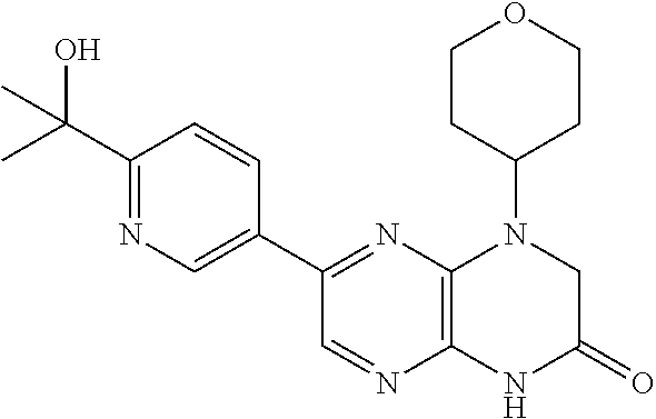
C1(C2=NC3=C(N=C2)NC(=O)CN3C2CCOCC2)=CN=C(C(C)(O)C)C=C1
